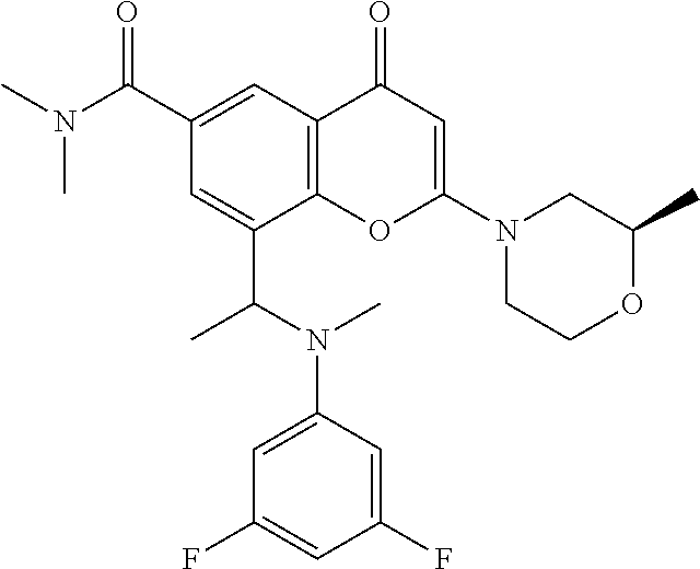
C1(C(=O)N(C)C)=CC2=C(C(C(N(C3=CC(F)=CC(F)=C3)C)C)=C1)OC(N1CCOC(C)C1)=CC2=O
